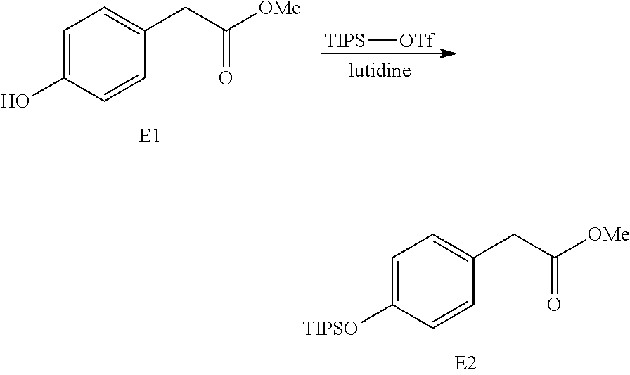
[TIPS][OTf].C1=C(O)C=CC(CC([OMe])=O)=C1.C1=C([TIPSO])C=CC(CC([OMe])=O)=C1
